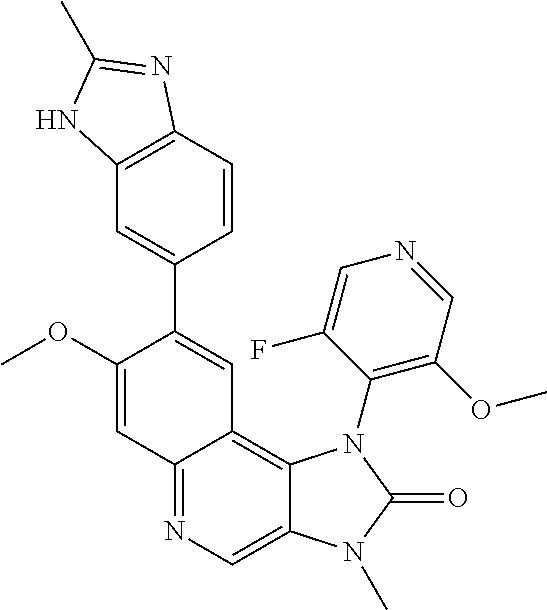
C1(OC)=CC2=NC=C3C(=C2C=C1C1=CC2=C(C=C1)N=C(C)N2)N(C1=C(OC)C=NC=C1F)C(=O)N3C
